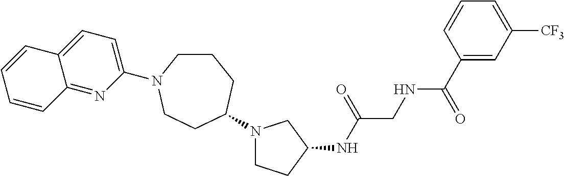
C1(C(=O)NCC(NC2CCN(C3CCN(C4=CC=C5C(=N4)C=CC=C5)CCC3)C2)=O)=CC([CF3])=CC=C1
